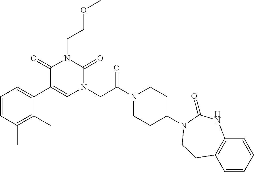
C1=CC(C)=C(C)C(C2=CN(CC(N3CCC(N4C(=O)NC5=C(C=CC=C5)CC4)CC3)=O)C(=O)N(CCOC)C2=O)=C1
